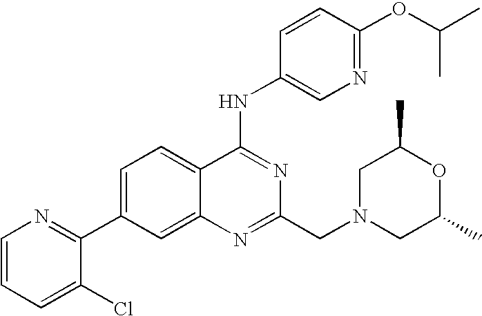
C1=CC=C(Cl)C(C2=CC=C3C(=C2)N=C(CN2CC(C)OC(C)C2)N=C3NC2=CN=C(OC(C)C)C=C2)=N1
